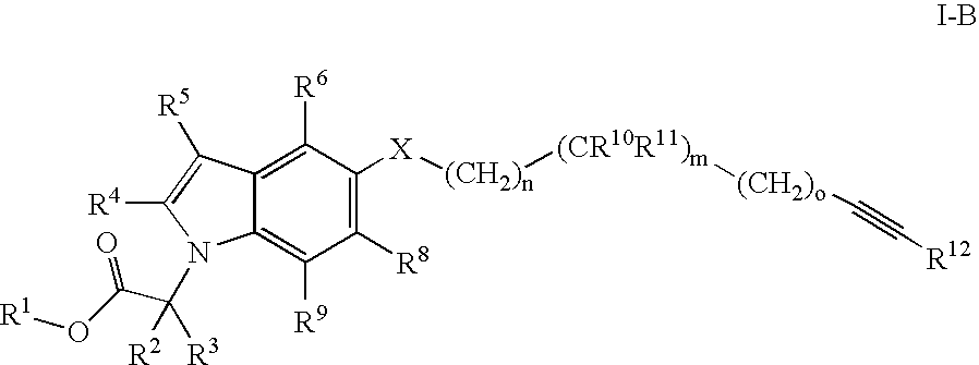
C12=C([R6])C([X][(CH2)n][(CR10R11)m][(CH2)o]C#C[R12])=C([R8])C([R9])=C1N(C([R3])([R2])C(O[R1])=O)C([R4])=C2[R5]
